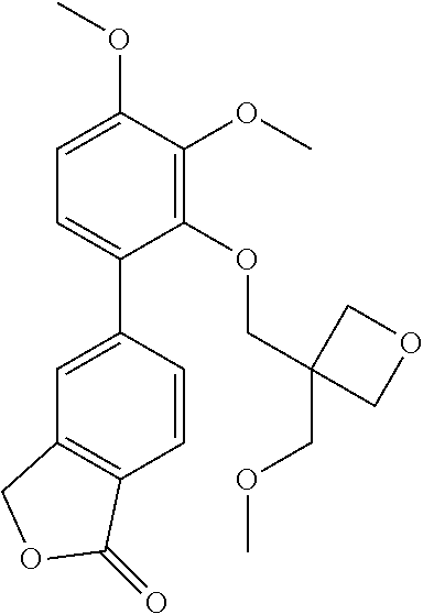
C1(OCC2(COC)COC2)=C(OC)C(OC)=CC=C1C1=CC2=C(C=C1)C(=O)OC2
